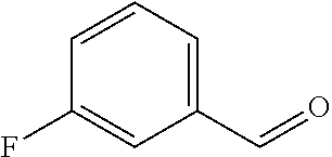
C1(C=O)=CC=CC(F)=C1
